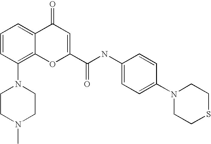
C1=CC(N2CCN(C)CC2)=C2C(=C1)C(=O)C=C(C(=O)NC1=CC=C(N3CCSCC3)C=C1)O2
